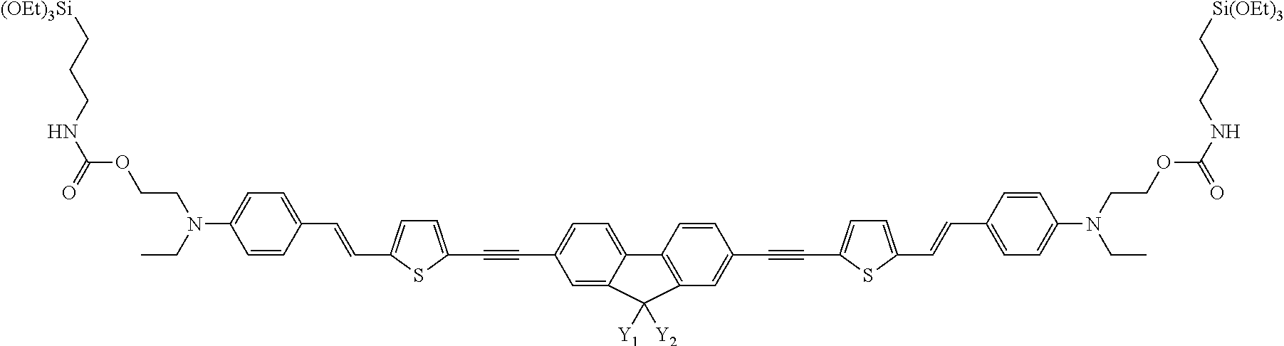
C1=C2C(=CC=C1C#CC1=CC=C(C=CC3=CC=C(N(CC)CCOC(NCCC[(OEt)3Si])=O)C=C3)S1)C1=C(C=C(C#CC3=CC=C(C=CC4=CC=C(N(CCOC(NCCC[Si(OEt)3])=O)CC)C=C4)S3)C=C1)C2([Y2])[Y1]
